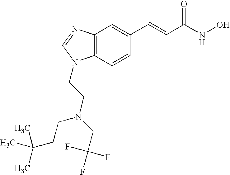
C12=C(C=CC(C=CC(=O)NO)=C1)N(CCN(CCC(C)(C)C)CC(F)(F)F)C=N2
